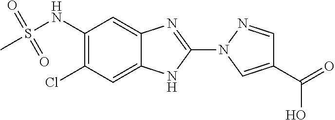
C1(NS(C)(=O)=O)=C(Cl)C=C2C(=C1)N=C(N1C=C(C(=O)O)C=N1)N2
